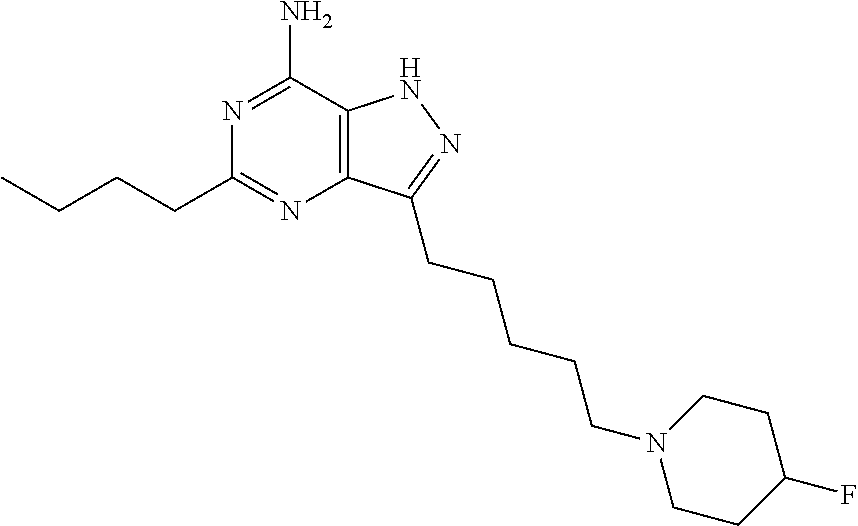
C12=C(C(N)=NC(CCCC)=N1)NN=C2CCCCCN1CCC(F)CC1
